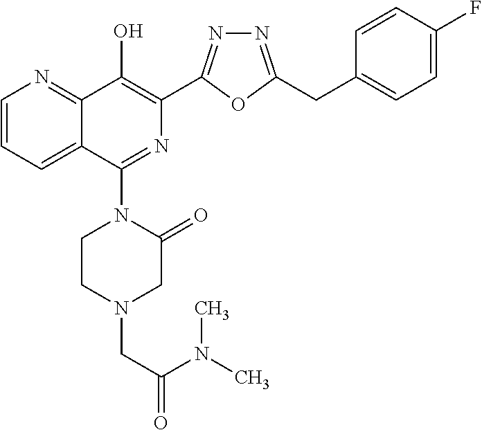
C1=CC=C2C(=N1)C(O)=C(C1=NN=C(CC3=CC=C(F)C=C3)O1)N=C2N1CCN(CC(=O)N(C)C)CC1=O
